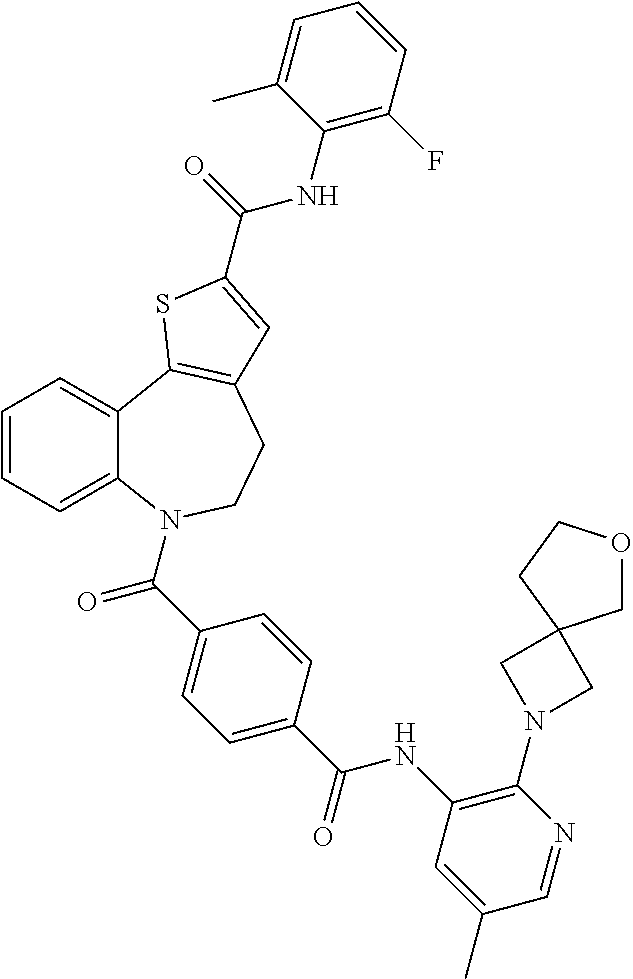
C1=CC=C2C(=C1)C1=C(CCN2C(C2=CC=C(C(NC3=C(N4CC5(C4)COCC5)N=CC(C)=C3)=O)C=C2)=O)C=C(C(=O)NC2=C(F)C=CC=C2C)S1
